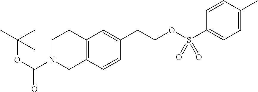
C12=C(C=CC(CCOS(C3=CC=C(C)C=C3)(=O)=O)=C1)CN(C(OC(C)(C)C)=O)CC2
